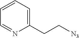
C1=CC=C(CC[N3])N=C1
